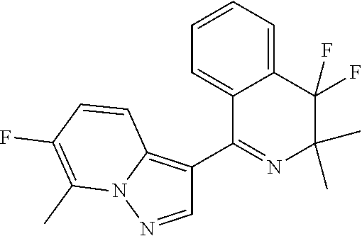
C1=CC=C2C(=C1)C(C1=C3N(N=C1)C(C)=C(F)C=C3)=NC(C)(C)C2(F)F
